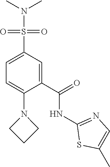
C1=C(S(N(C)C)(=O)=O)C=C(C(=O)NC2=NC=C(C)S2)C(N2CCC2)=C1
